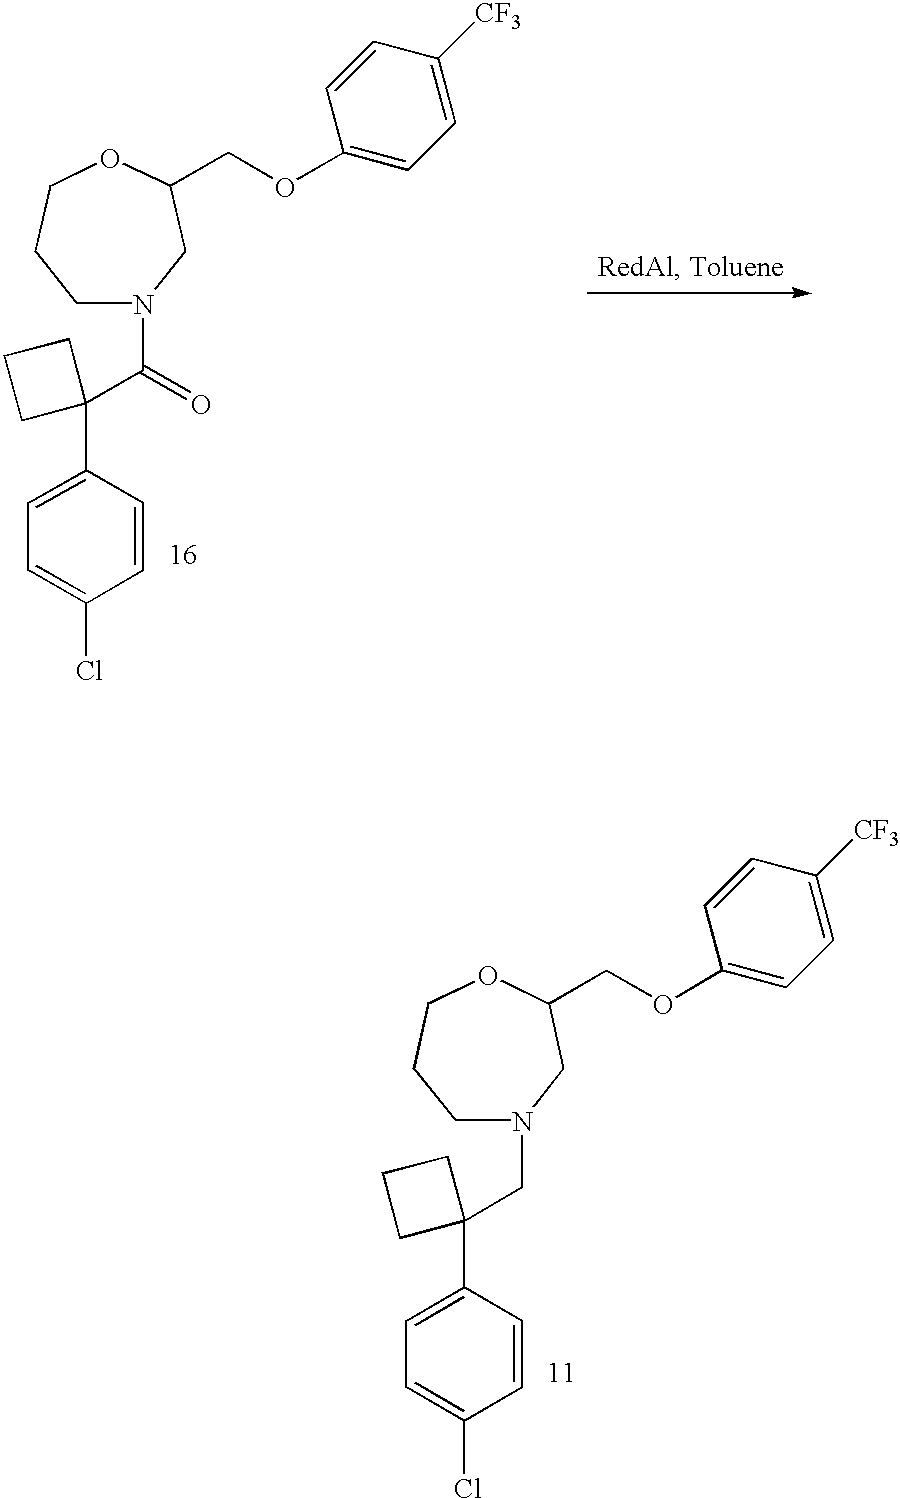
C1=C(C2(CN3CCCOC(COC4=CC=C([CF3])C=C4)C3)CCC2)C=CC(Cl)=C1.C1=C(C2(C(N3CCCOC(COC4=CC=C([CF3])C=C4)C3)=O)CCC2)C=CC(Cl)=C1
